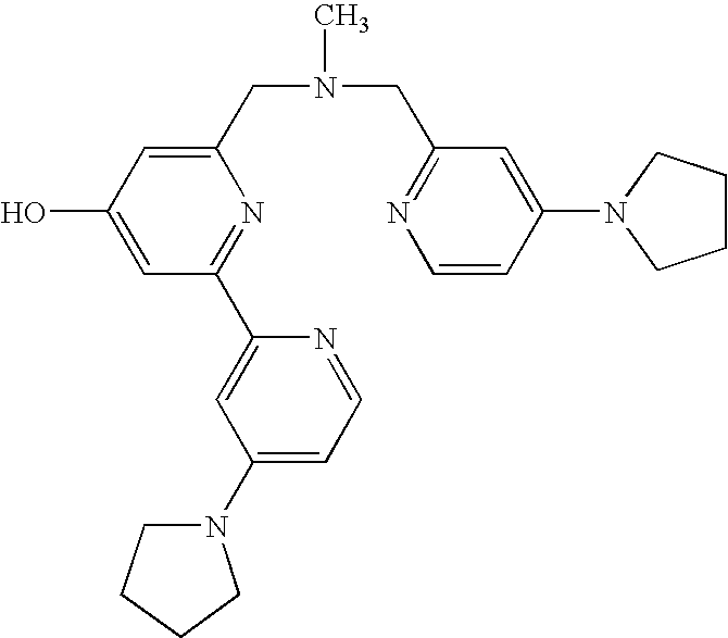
C1(CN(CC2=NC=CC(N3CCCC3)=C2)C)=CC(O)=CC(C2=CC(N3CCCC3)=CC=N2)=N1
